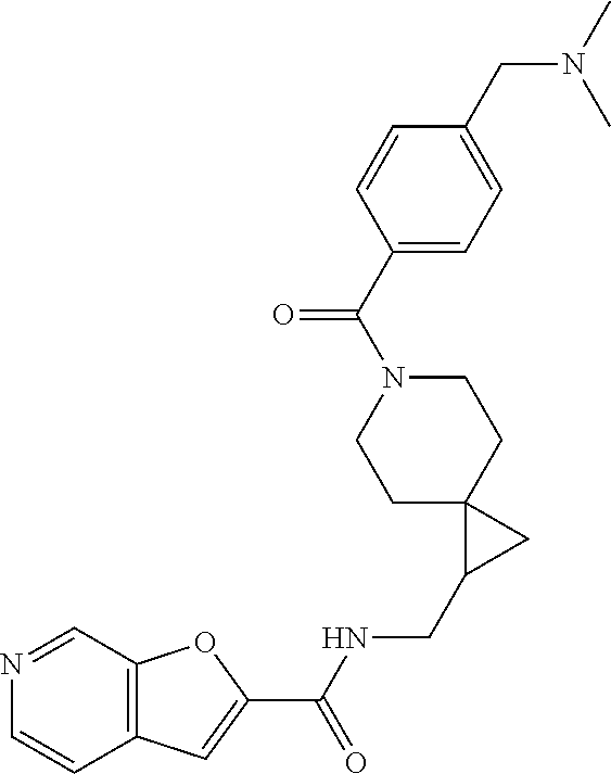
C12=C(C=NC=C1)OC(C(NCC1CC13CCN(C(C1=CC=C(CN(C)C)C=C1)=O)CC3)=O)=C2
